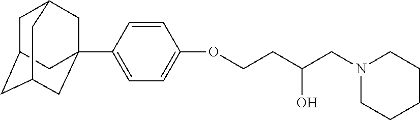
C1C2CC3CC(C4=CC=C(OCCC(CN5CCCCC5)O)C=C4)(CC1C3)C2
